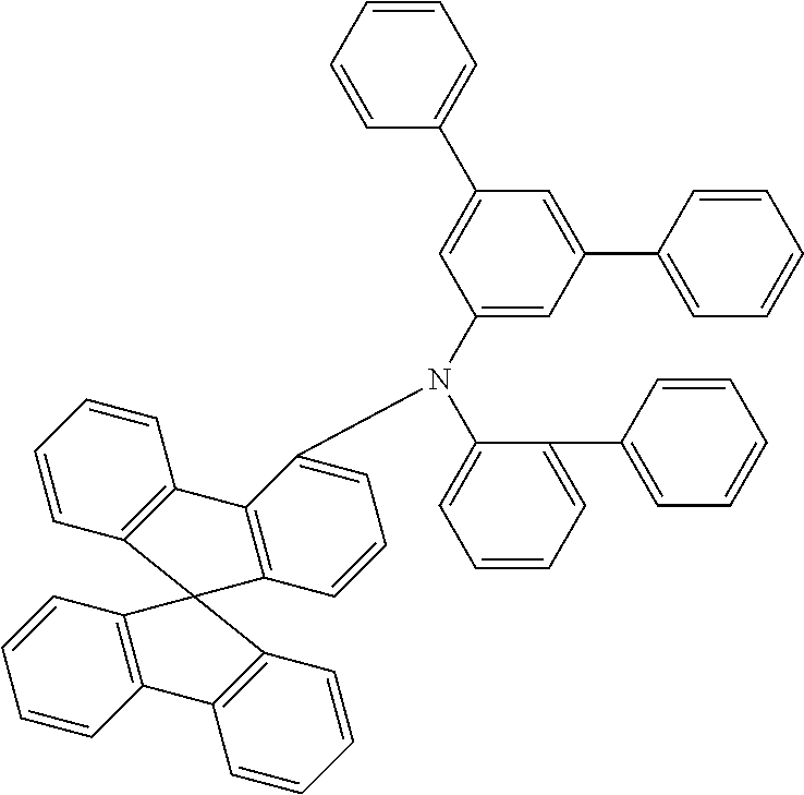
C1=CC2=C(C=C1)C1=C(C=CC=C1N(C1=CC=CC=C1C1=CC=CC=C1)C1=CC(C3=CC=CC=C3)=CC(C3=CC=CC=C3)=C1)C21C2=C(C=CC=C2)C2=C1C=CC=C2
